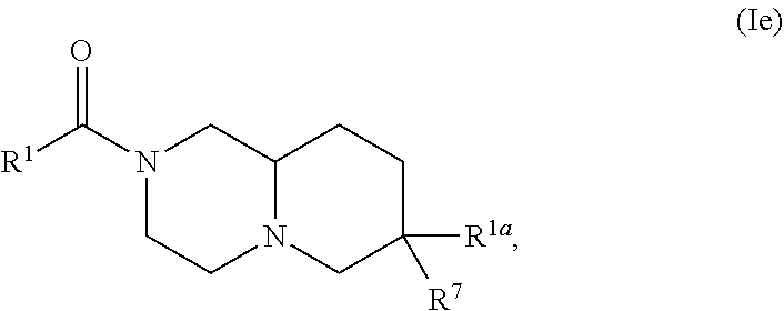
C1C([R7])([R1a])CCC2N1CCN(C(=O)[R1])C2
